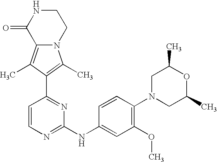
N12C(=C(C)C(C3=NC(NC4=CC(OC)=C(N5CC(C)OC(C)C5)C=C4)=NC=C3)=C1C)C(=O)NCC2
